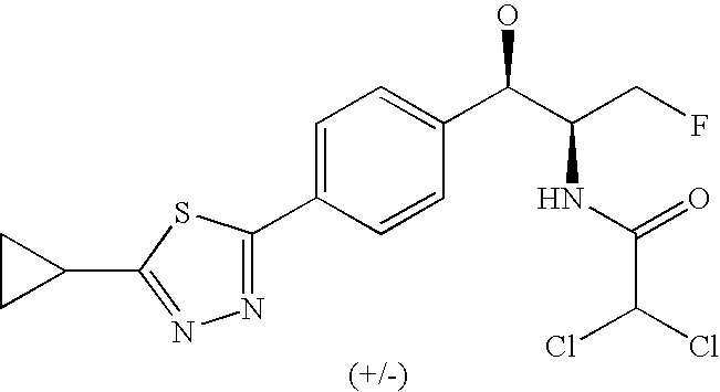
C1(C2=CC=C(C(C(CF)NC(C(Cl)Cl)=O)O)C=C2)=NN=C(C2CC2)S1
